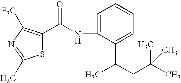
S1C(C(NC2=CC=CC=C2C(CC(C)(C)C)C)=O)=C([F3C])N=C1C
